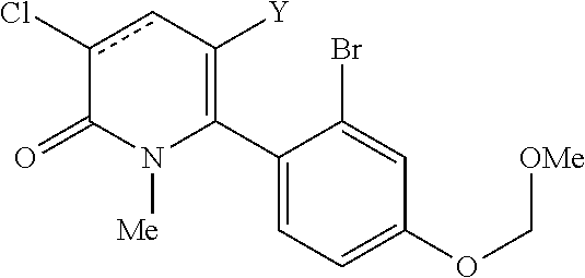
C1(C2=C([Y])cc(Cl)C(=O)N2[Me])=CC=C(OC[OMe])C=C1Br
